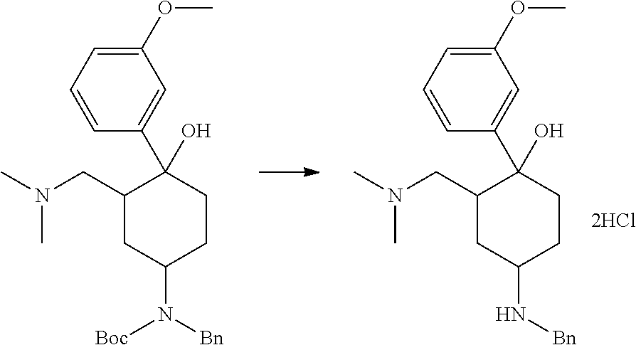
C1CC(N([Bn])[Boc])CC(CN(C)C)C1(O)C1=CC(OC)=CC=C1.C1CC(N[Bn])CC(CN(C)C)C1(O)C1=CC(OC)=CC=C1
